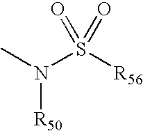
N(S([R56])(=O)=O)(C)[R50]
